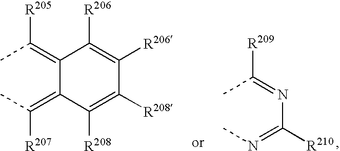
CC(=NC(=NC)[R210])[R209].CC(=C1C(=C(C)[R207])C([R208])=C([R208])C([R206])=C1[R206])[R205]
